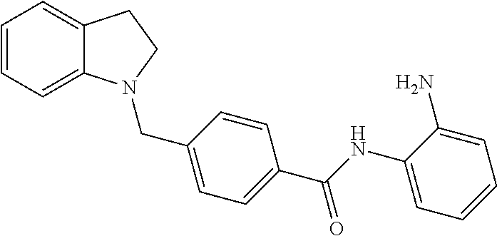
C1=CC=C2C(=C1)CCN2CC1=CC=C(C(=O)NC2=CC=CC=C2N)C=C1
